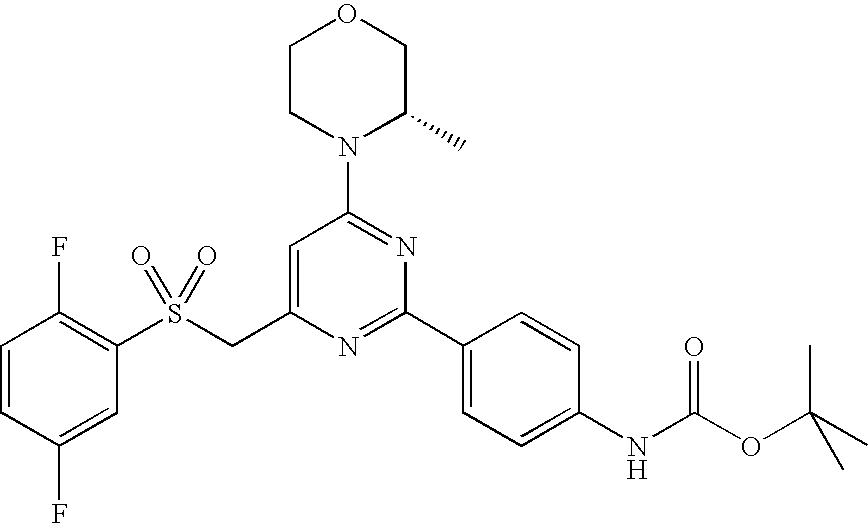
S(CC1=CC(N2C(C)COCC2)=NC(C2=CC=C(NC(OC(C)(C)C)=O)C=C2)=N1)(C1=C(F)C=CC(F)=C1)(=O)=O
